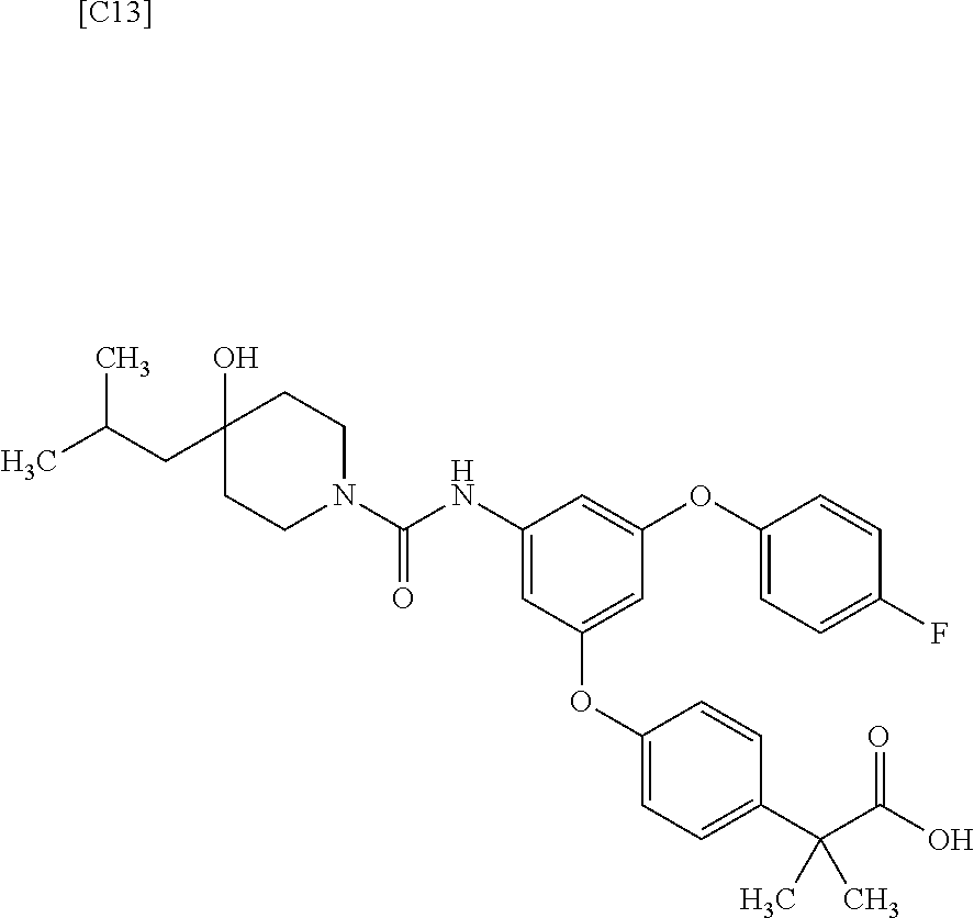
[[C13]].C1(O)(CC(C)C)CCN(C(NC2=CC(OC3=CC=C(C(C(O)=O)(C)C)C=C3)=CC(OC3=CC=C(F)C=C3)=C2)=O)CC1
